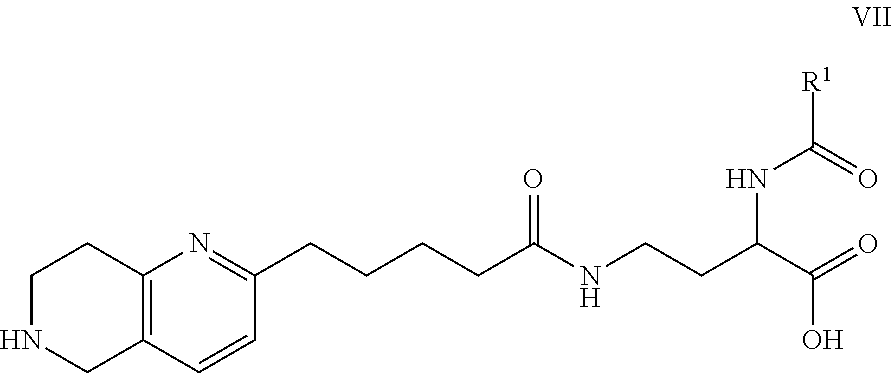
C(CC(C(=O)O)NC(=O)[R1])NC(CCCCC1=NC2=C(C=C1)CNCC2)=O
